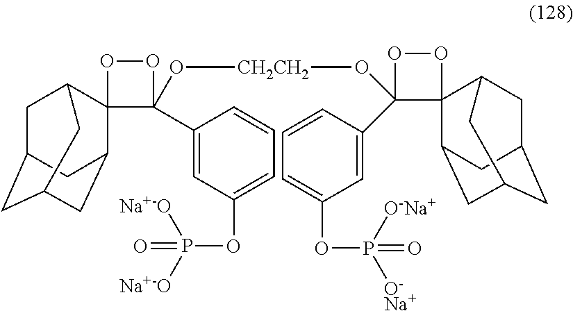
C1C2CC3CC(C4(C1C3)C(O[CH2CH2]OC1(C3=CC(OP([O-Na+])([O-Na+])=O)=CC=C3)C3(C5CC6CC(CC3C6)C5)OO1)(C1=CC(OP([Na+-O])([Na+-O])=O)=CC=C1)OO4)C2
